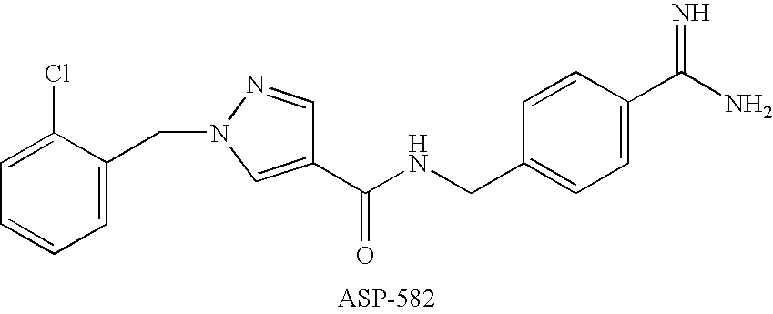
C1=C(CN2N=CC(C(NCC3=CC=C(C(N)=N)C=C3)=O)=C2)C(Cl)=CC=C1
